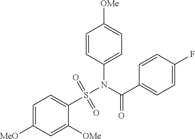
C1=C([MeO])C=C([OMe])C(S(N(C(C2=CC=C(F)C=C2)=O)C2=CC=C([OMe])C=C2)(=O)=O)=C1
